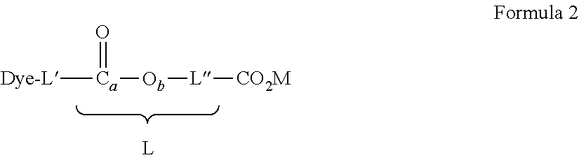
[Dye-L][Ca]([Ob][L][CO2M])=O
